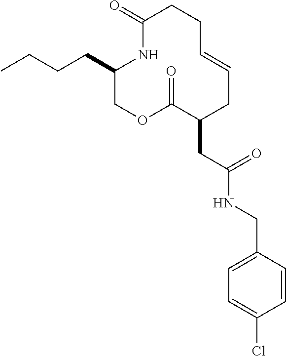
C1(CCCC)COC(=O)C(CC(NCC2=CC=C(Cl)C=C2)=O)CC=CCCC(=O)N1
